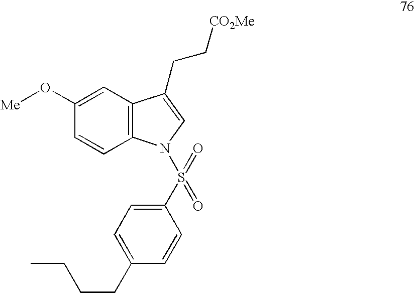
C1=C(O[Me])C=CC2=C1C(CC[CO2Me])=CN2S(C1=CC=C(CCCC)C=C1)(=O)=O
